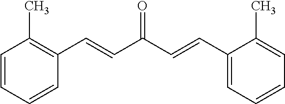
C1=C(C)C(C=CC(=O)C=CC2=C(C)C=CC=C2)=CC=C1
